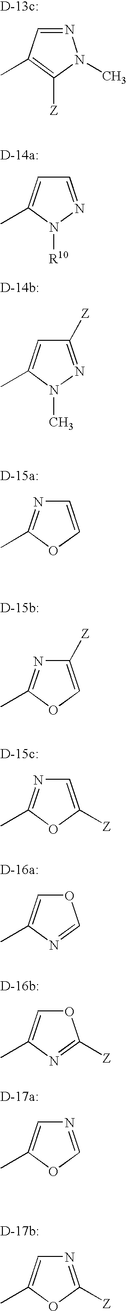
N1=CC(C)=C([Z])N1C.C1([Z])=NN(C)C(C)=C1.C1=NN([R10])C(C)=C1.C1([Z])=COC(C)=N1.C1=COC(C)=N1.C1=C([Z])OC(C)=N1.O1C=C(C)N=C1.O1C=C(C)N=C1[Z].N1=COC(C)=C1.N1=C([Z])OC(C)=C1
